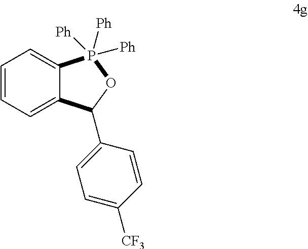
C12=CC=CC=C1P([Ph])([Ph])([Ph])OC2C1=CC=C([CF3])C=C1
